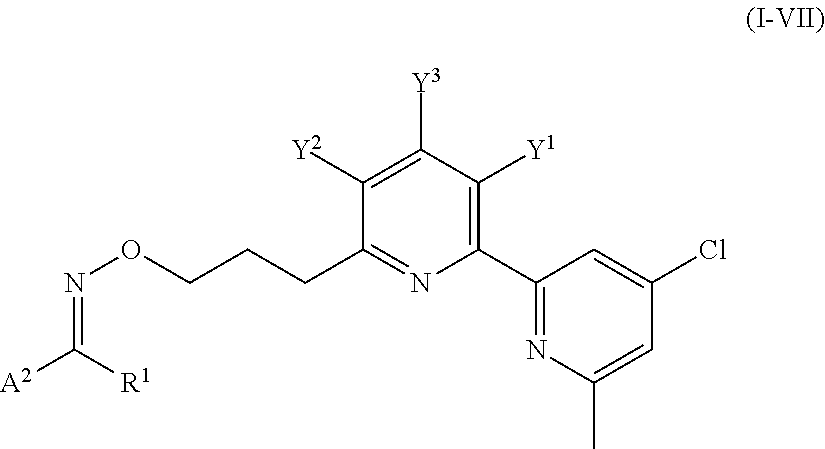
C(ON=C([A2])[R1])CCC1=NC(C2=NC(C)=CC(Cl)=C2)=C([Y1])C([Y3])=C1[Y2]
